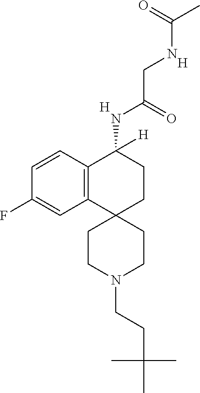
[H].C12=C(C=CC(F)=C1)C(NC(CNC(C)=O)=O)([H])CCC21CCN(CCC(C)(C)C)CC1.[H]
